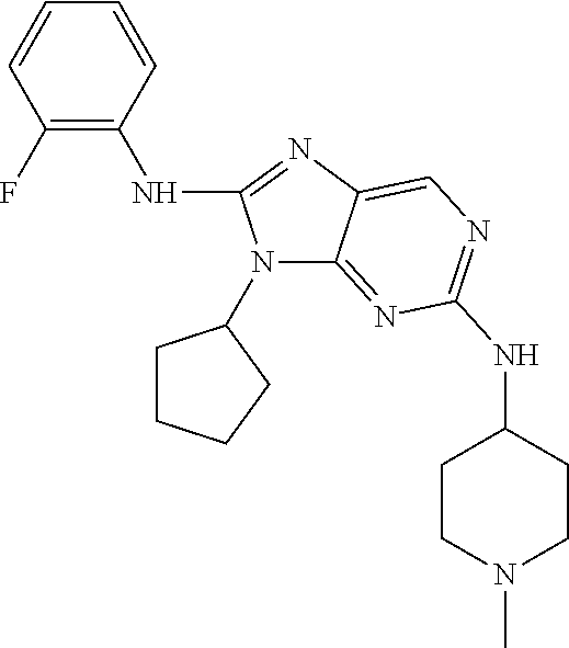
C1(F)=C(NC2=NC3=CN=C(NC4CCN(C)CC4)N=C3N2C2CCCC2)C=CC=C1
